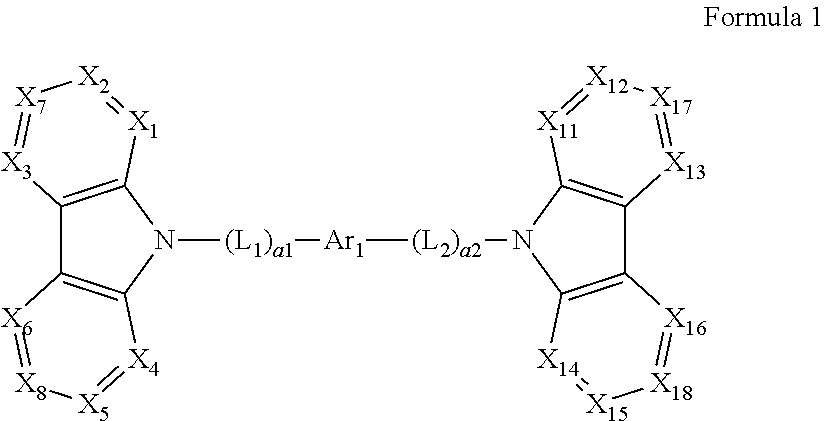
C12=C(N([(L1)a1][Ar1][(L2)a2]N3C4=C(C5=C3[X11]=[X12][X17]=[X13]5)[X16]=[X18][X15]=[X14]4)C3=C1[X6]=[X8][X5]=[X4]3)[X1]=[X2][X7]=[X3]2
